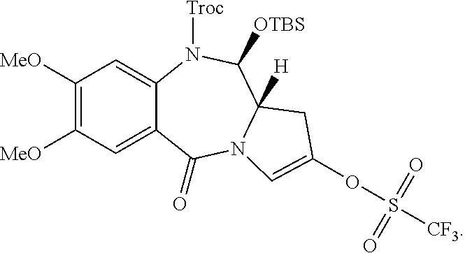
C1([MeO])=C([MeO])C=C2C(=C1)N([Troc])C([OTBS])C1([H])N(C2=O)C=C(OS(=O)(=O)[CF3])C1
